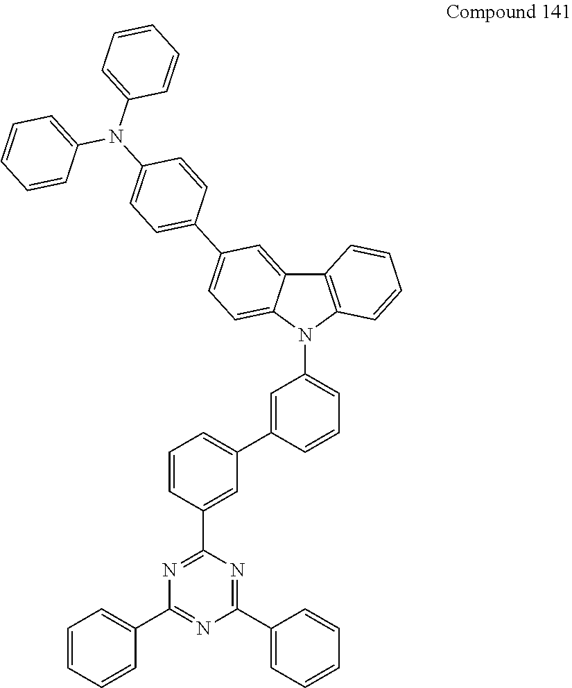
C1(C2=CC=CC=C2)=NC(C2=CC(C3=CC(N4C5=C(C6=CC(C7=CC=C(N(C8=CC=CC=C8)C8=CC=CC=C8)C=C7)=CC=C46)C=CC=C5)=CC=C3)=CC=C2)=NC(C2=CC=CC=C2)=N1
